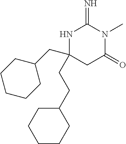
N1C(CC2CCCCC2)(CCC2CCCCC2)CC(=O)N(C)C1=N
